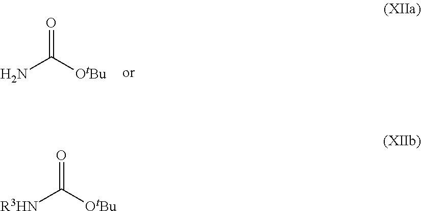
NC([OtBu])=O.[R3HN]C([OtBu])=O
